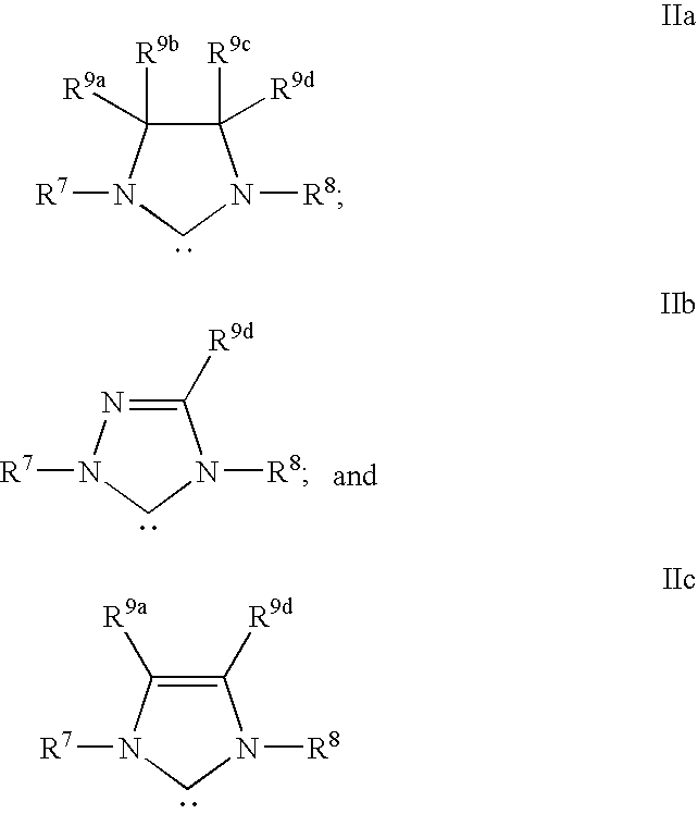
C1([R9d])=NN([R7])CN1[R8].C1([R9c])([R9d])C([R9b])([R9a])N([R7])CN1[R8].C1([R9d])=C([R9a])N([R7])CN1[R8]
